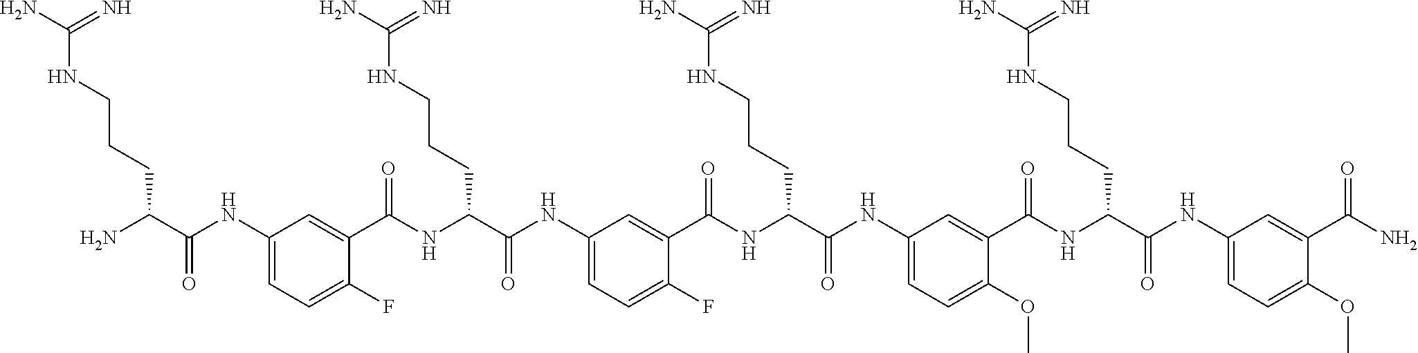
C1(NC(C(N)CCCNC(N)=N)=O)=CC=C(F)C(C(NC(C(NC2=CC=C(F)C(C(NC(C(NC3=CC=C(OC)C(C(NC(C(NC4=CC=C(OC)C(C(N)=O)=C4)=O)CCCNC(N)=N)=O)=C3)=O)CCCNC(N)=N)=O)=C2)=O)CCCNC(N)=N)=O)=C1
